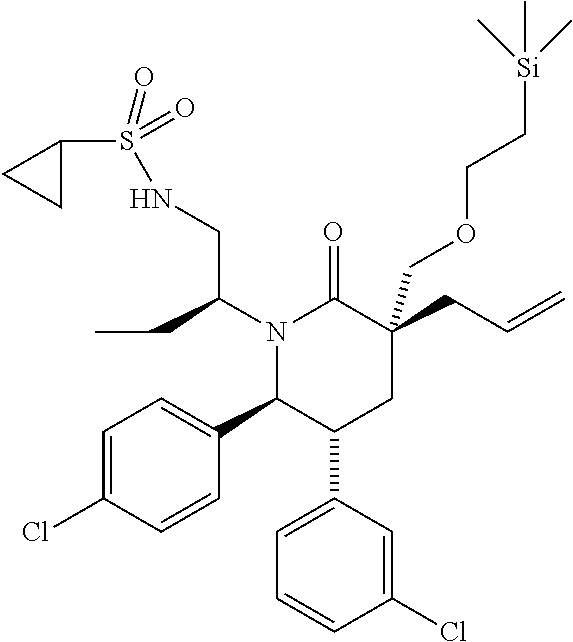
N1(C(CNS(C2CC2)(=O)=O)CC)C(C2=CC=C(Cl)C=C2)C(C2=CC=CC(Cl)=C2)CC(CC=C)(COCC[Si](C)(C)C)C1=O
